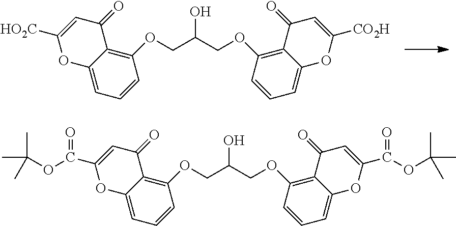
C1(OCC(COC2=C3C(=CC=C2)OC([CO2H])=CC3=O)O)=C2C(=CC=C1)OC([HO2C])=CC2=O.C1(OCC(COC2=C3C(=CC=C2)OC(C(OC(C)(C)C)=O)=CC3=O)O)=C2C(=CC=C1)OC(C(OC(C)(C)C)=O)=CC2=O
